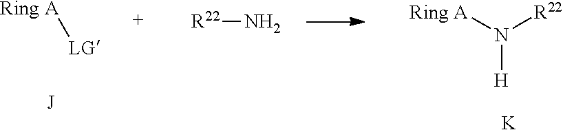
[Ring A]N([R22])[H].[K].[R22]N.[LG][Ring A]
